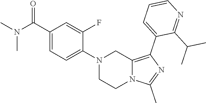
N1(C2=CC=C(C(N(C)C)=O)C=C2F)CCN2C(=C(C3=CC=CN=C3C(C)C)N=C2C)C1
